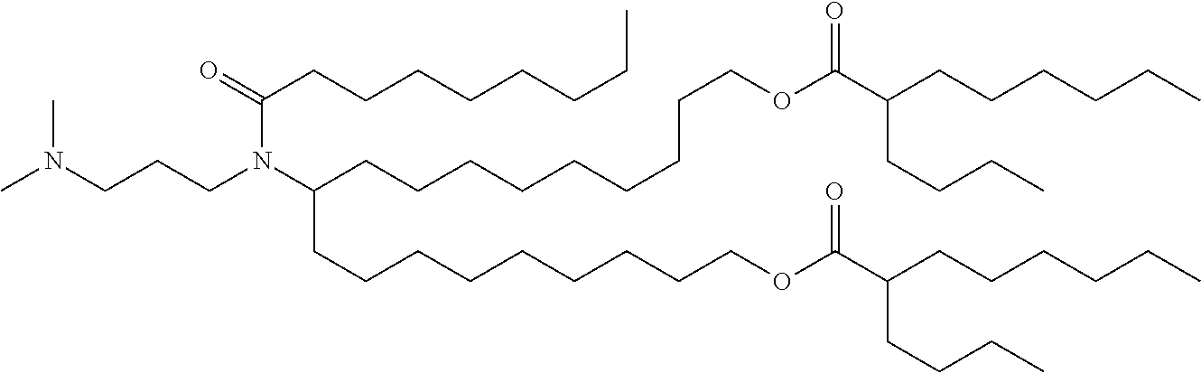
N(CCCN(C(CCCCCCCC)=O)C(CCCCCCCCCOC(=O)C(CCCC)CCCCCC)CCCCCCCCCOC(=O)C(CCCC)CCCCCC)(C)C
